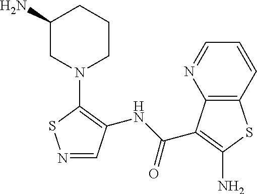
N1=CC(NC(=O)C2=C(N)SC3=C2N=CC=C3)=C(N2CCCC(N)C2)S1
